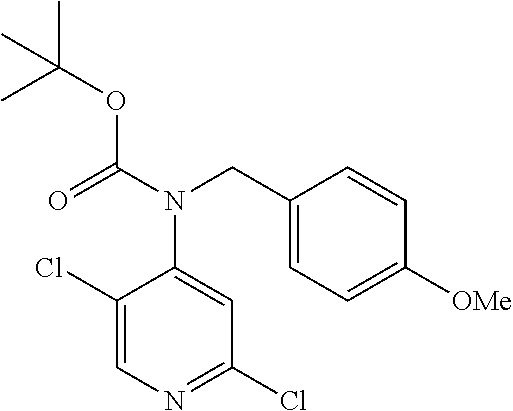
N1=C(Cl)C=C(N(CC2=CC=C([OMe])C=C2)C(OC(C)(C)C)=O)C(Cl)=C1
